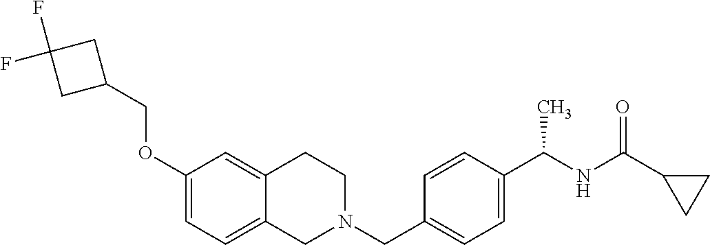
C1(OCC2CC(F)(F)C2)=CC=C2C(=C1)CCN(CC1=CC=C(C(NC(=O)C3CC3)C)C=C1)C2
